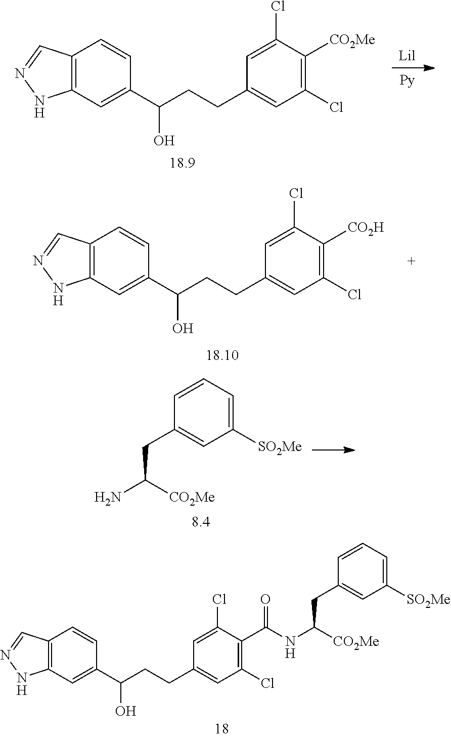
C1(CCC(C2=CC3=C(C=C2)C=NN3)O)=CC(Cl)=C([CO2Me])C(Cl)=C1.C1(CC([CO2Me])N)=CC([SO2Me])=CC=C1.C1(CC([CO2Me])NC(=O)C2=C(Cl)C=C(CCC(C3=CC4=C(C=C3)C=NN4)O)C=C2Cl)=CC([SO2Me])=CC=C1.C1(CCC(C2=CC3=C(C=C2)C=NN3)O)=CC(Cl)=C([CO2H])C(Cl)=C1
